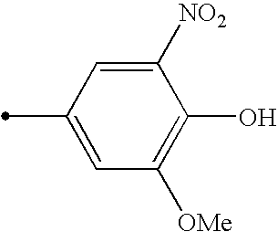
C1([NO2])=CC(C)=CC([OMe])=C1O
